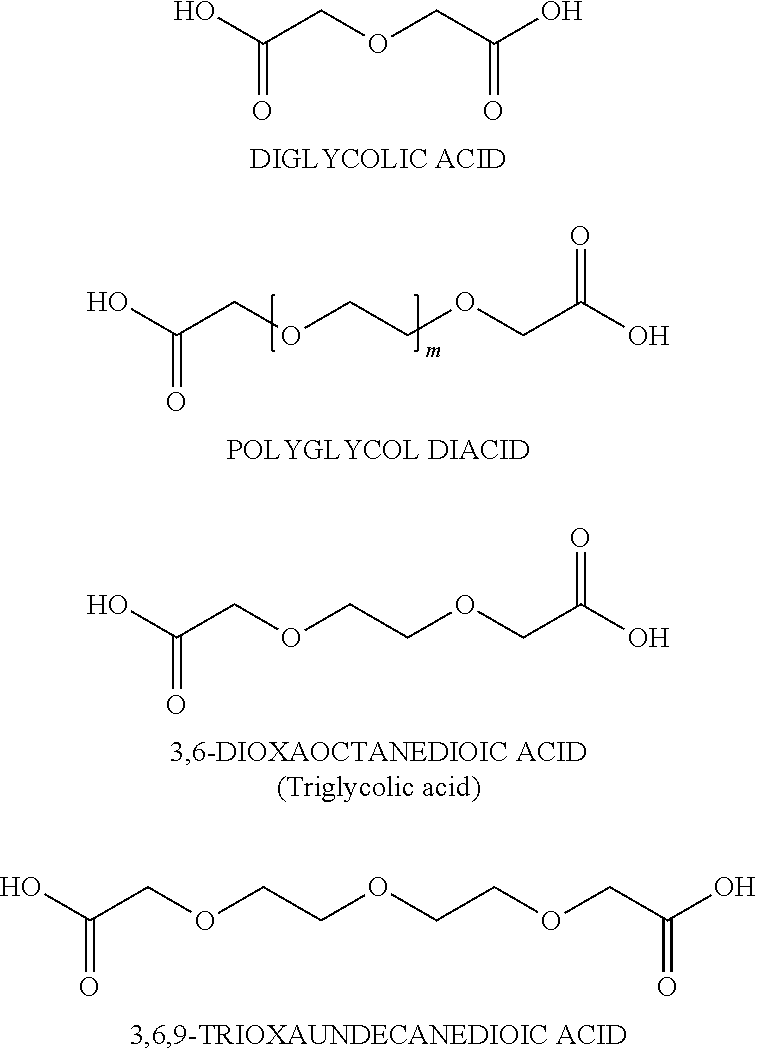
C(=O)(O)COCC(O)=O.C(=O)(O)COCCOCC(O)=O.C(=O)(O)COCCOCC(O)=O.C(=O)(O)COCCOCCOCC(O)=O
